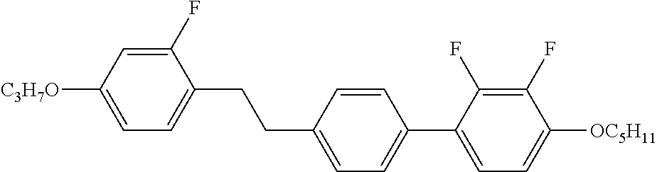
C1(F)=CC([C3H7O])=CC=C1CCC1=CC=C(C2=CC=C([OC5H11])C(F)=C2F)C=C1
